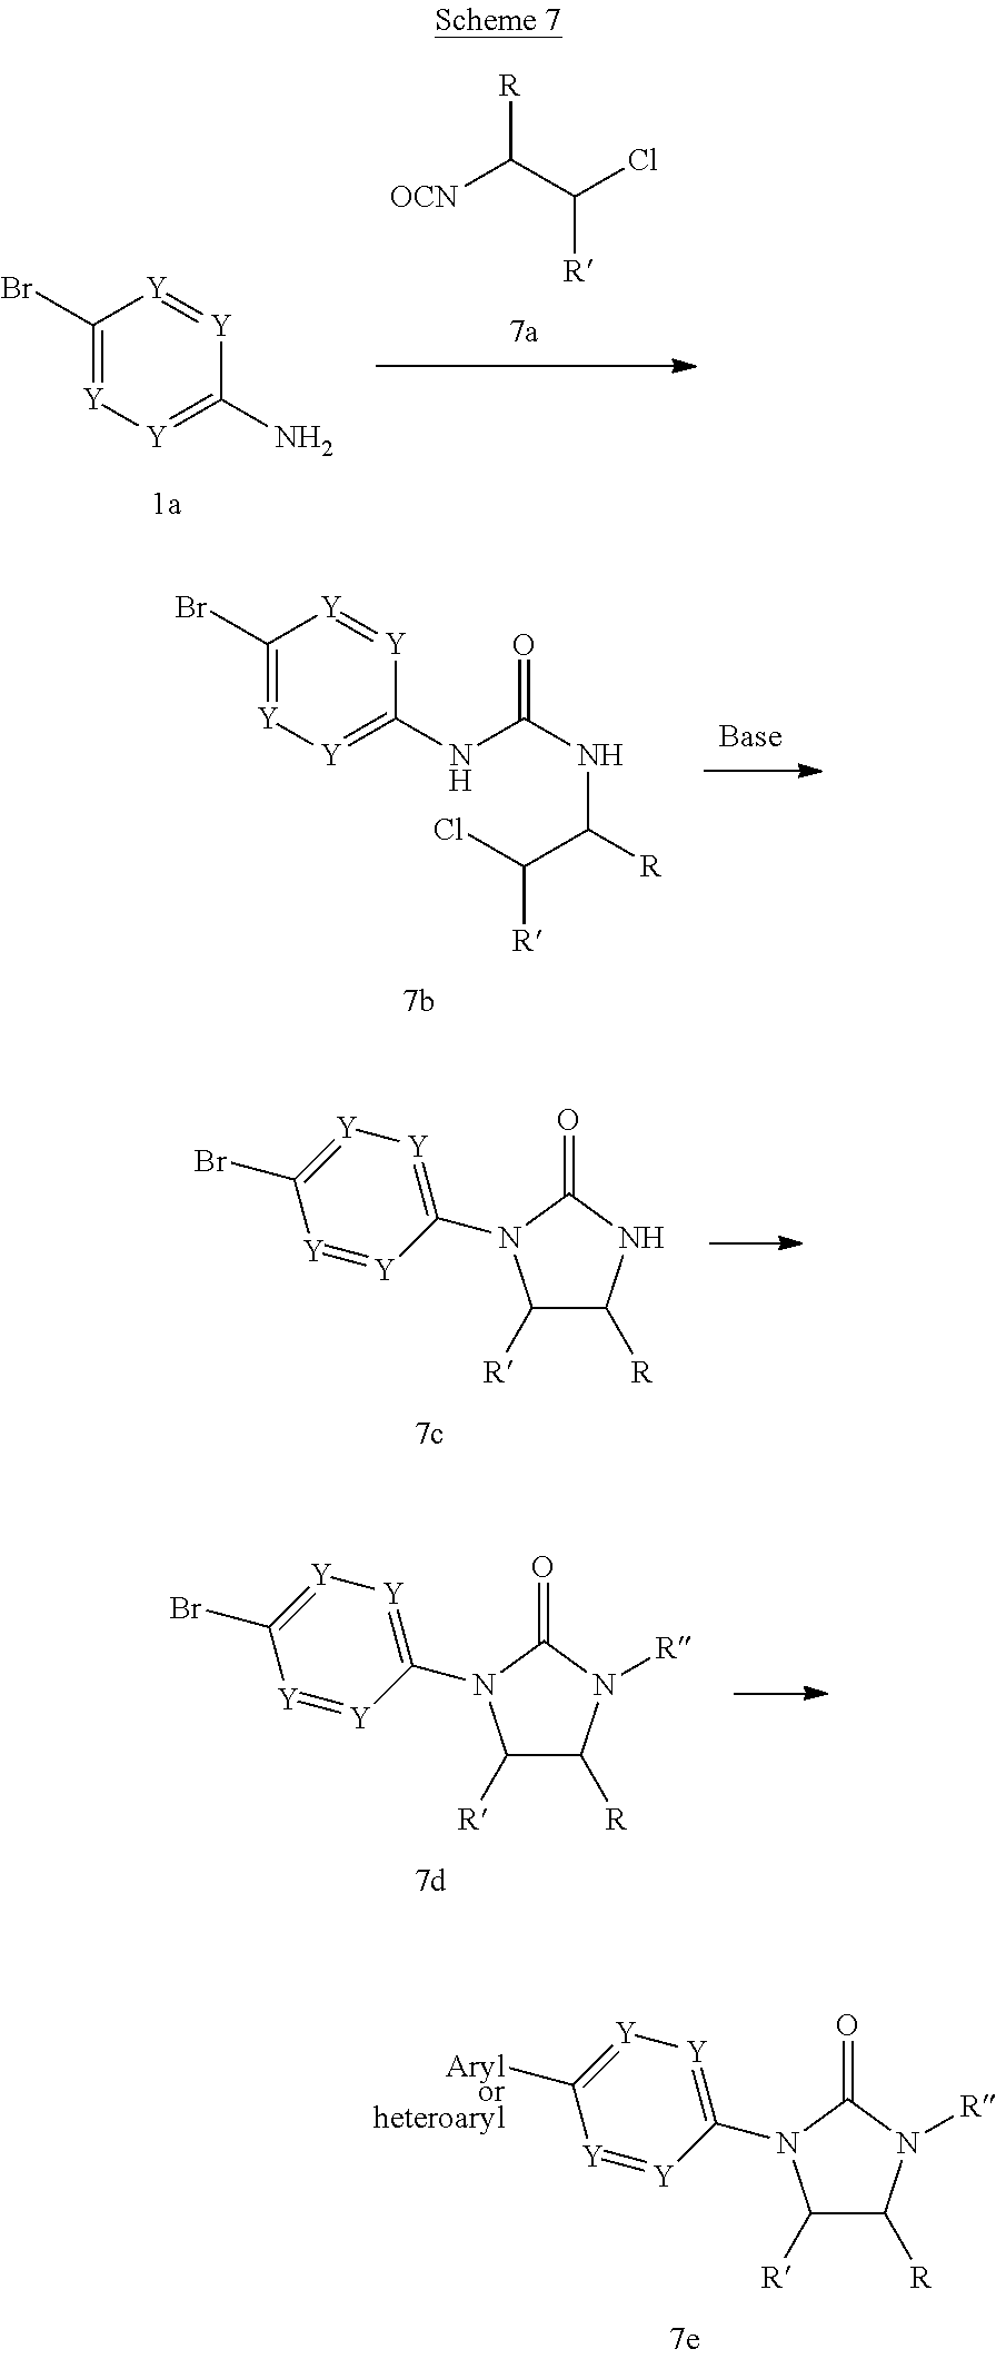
[OCN]C(C(Cl)[R])[R].C1(Br)=[Y][Y]=C(N)[Y]=[Y]1.C(NC(C(Cl)[R])[R])(=O)NC1=[Y][Y]=C(Br)[Y]=[Y]1.C1([R])C([R])N([R])C(=O)N1C1=[Y][Y]=C([Arylorheteroaryl])[Y]=[Y]1.C1([R])C([R])NC(=O)N1C1=[Y][Y]=C(Br)[Y]=[Y]1.C1([R])C([R])N([R])C(=O)N1C1=[Y][Y]=C(Br)[Y]=[Y]1
